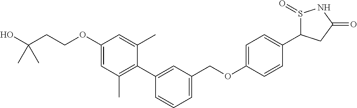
C1(OCCC(O)(C)C)=CC(C)=C(C2=CC(COC3=CC=C(C4S(=O)NC(=O)C4)C=C3)=CC=C2)C(C)=C1
